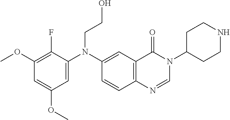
C1(OC)=C(F)C(N(C2=CC3=C(C=C2)N=CN(C2CCNCC2)C3=O)CCO)=CC(OC)=C1
